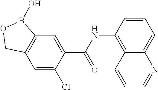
C12=C(C=C(Cl)C(C(NC3=C4C(=CC=C3)N=CC=C4)=O)=C1)COB2O
